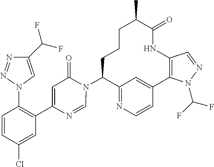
C12=NC=CC(=C1)C1=C(NC(=O)C(C)CCCC2N2C(=O)C=C(C3=C(N4C=C(C(F)F)N=N4)C=CC(Cl)=C3)N=C2)C=NN1C(F)F
